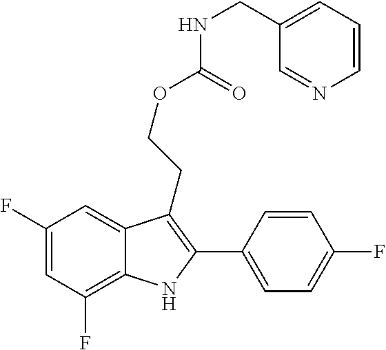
C1(C2=C(CCOC(=O)NCC3=CC=CN=C3)C3=CC(F)=CC(F)=C3N2)=CC=C(F)C=C1
